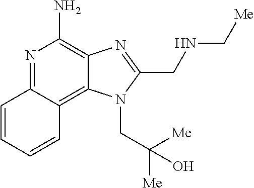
N1=C2C(=C3C(=C1N)N=C(CNC[Me])N3CC([Me])(O)[Me])C=CC=C2
